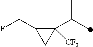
C1([CF3])(C(C)C)C(CF)C1
